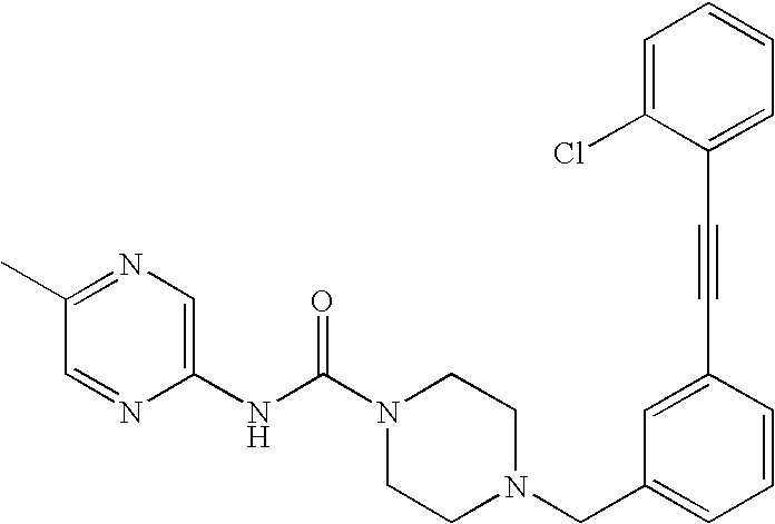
N(C(N1CCN(CC2=CC=CC(C#CC3=CC=CC=C3Cl)=C2)CC1)=O)C1=CN=C(C)C=N1
